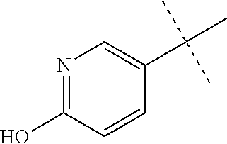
N1=C(O)C=CC(C(C)(C)C)=C1
